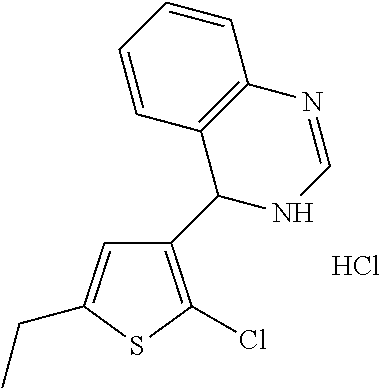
C1(C2NC=NC3=C2C=CC=C3)=C(Cl)SC(CC)=C1.Cl
